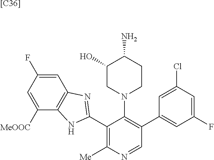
C1=C(F)C=C([MeOOC])C2=C1N=C(C1=C([Me])N=CC(C3=CC(F)=CC(Cl)=C3)=C1N1CCC(N)C(O)C1)N2.[[C36]]
